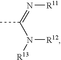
CC(N([R12])[R13])=N[R11]
